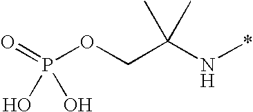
C(N*)(COP(=O)(O)O)(C)C
